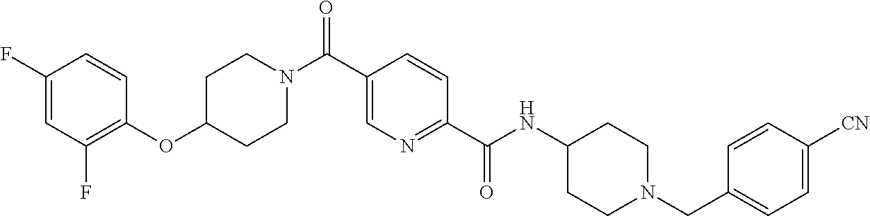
C1C(OC2=C(F)C=C(F)C=C2)CCN(C(C2=CN=C(C(NC3CCN(CC4=CC=C([CN])C=C4)CC3)=O)C=C2)=O)C1
